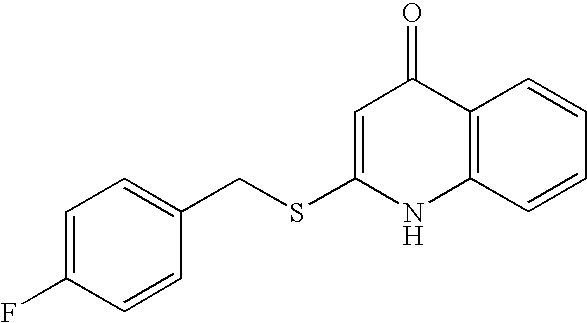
C1=C(F)C=CC(CSC2=CC(=O)C3=C(N2)C=CC=C3)=C1
